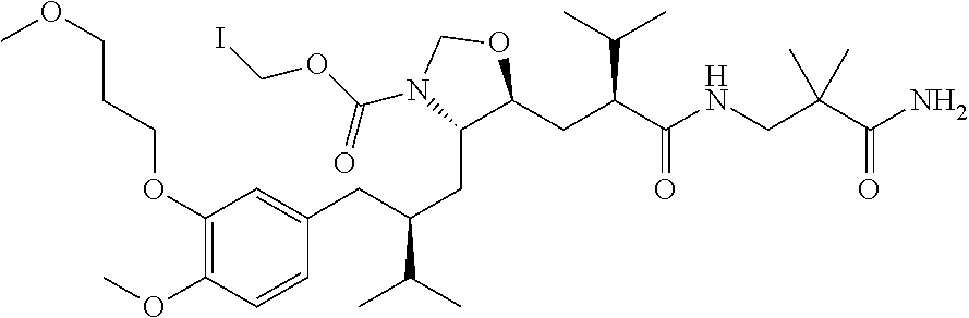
C1(OCCCOC)=C(OC)C=CC(CC(CC2C(CC(C(NCC(C(N)=O)(C)C)=O)C(C)C)OCN2C(OCI)=O)C(C)C)=C1
